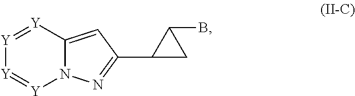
C12=CC(C3CC3B)=NN1[Y]=[Y][Y]=[Y]2
